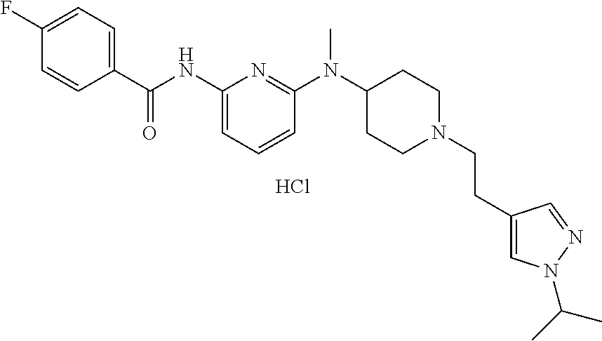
Cl.C1(C(NC2=CC=CC(N(C3CCN(CCC4=CN(C(C)C)N=C4)CC3)C)=N2)=O)=CC=C(F)C=C1
